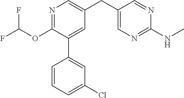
C1(OC(F)F)=NC=C(CC2=CN=C(NC)N=C2)C=C1C1=CC(Cl)=CC=C1
